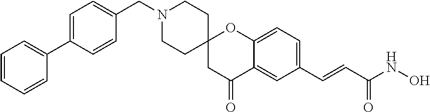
N1(CC2=CC=C(C3=CC=CC=C3)C=C2)CCC2(CC1)CC(=O)C1=CC(C=CC(NO)=O)=CC=C1O2
